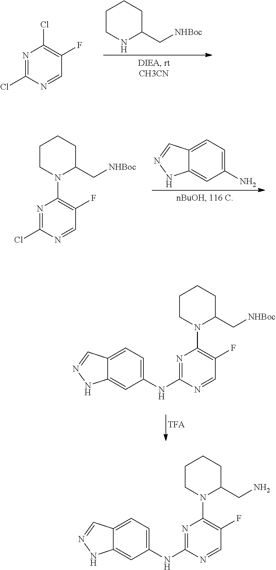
C1CNC(C[NHBoc])CC1.N1=C(Cl)N=CC(F)=C1Cl.C1(NC2=NC(N3CCCCC3CN)=C(F)C=N2)=CC=C2C(=C1)NN=C2.C1(N)=CC=C2C(=C1)NN=C2.N1=C(Cl)N=CC(F)=C1N1CCCCC1C[NHBoc].C1(NC2=NC(N3CCCCC3C[NHBoc])=C(F)C=N2)=CC=C2C(=C1)NN=C2
